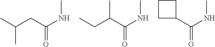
CC(CC(NC)=O)C.CCC(C(NC)=O)C.C1(C(NC)=O)CCC1
